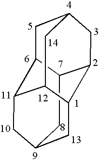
C12CC3CC4C1CC1CC2C(C3)C4C1
